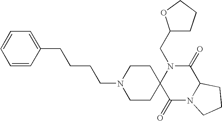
C(N1C2(C(=O)N3C(C1=O)CCC3)CCN(CCCCC1=CC=CC=C1)CC2)C1CCCO1
